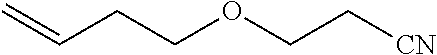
C=CCCOCC[CN]
